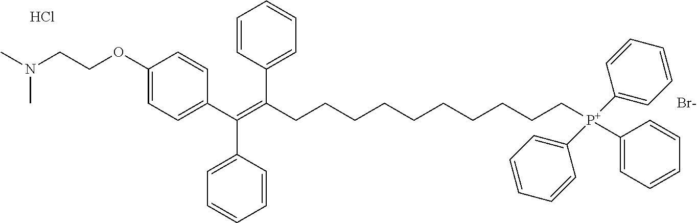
C1(OCCN(C)C)=CC=C(C(C2=CC=CC=C2)=C(C2=CC=CC=C2)CCCCCCCCCC[P+](C2=CC=CC=C2)(C2=CC=CC=C2)C2=CC=CC=C2)C=C1.Cl.[Br-]
